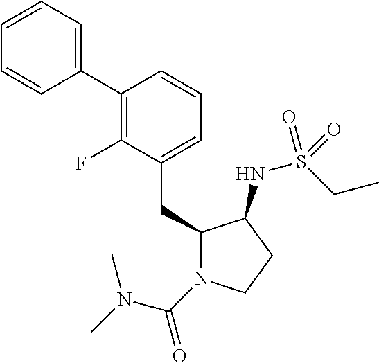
C1(CC2N(C(=O)N(C)C)CCC2NS(CC)(=O)=O)=CC=CC(C2=CC=CC=C2)=C1F
